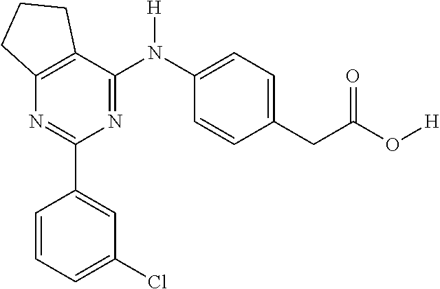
C1(C2=CC(Cl)=CC=C2)=NC2=C(C(N(C3=CC=C(CC(O[H])=O)C=C3)[H])=N1)CCC2
